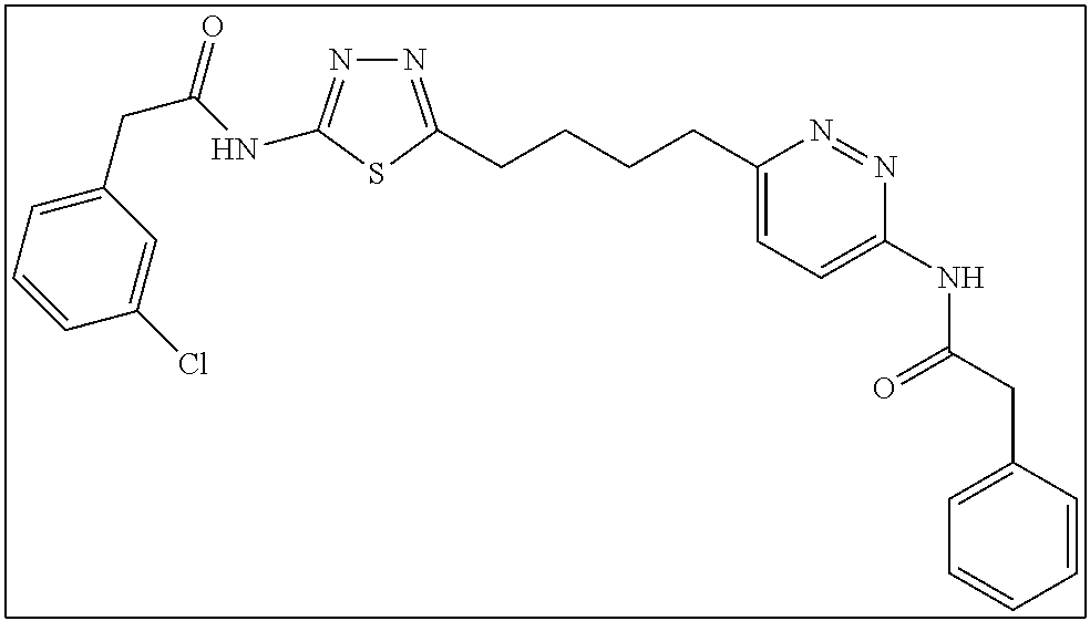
N1=C(CCCCC2=CC=C(NC(CC3=CC=CC=C3)=O)N=N2)SC(NC(CC2=CC=CC(Cl)=C2)=O)=N1
